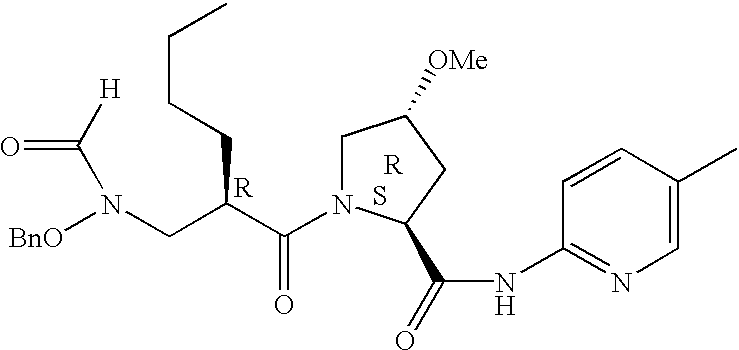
C1N(C(C(CCCC)CN([BnO])C([H])=O)=O)C(C(=O)NC2=NC=C(C)C=C2)CC1[OMe].[R].[R].S
